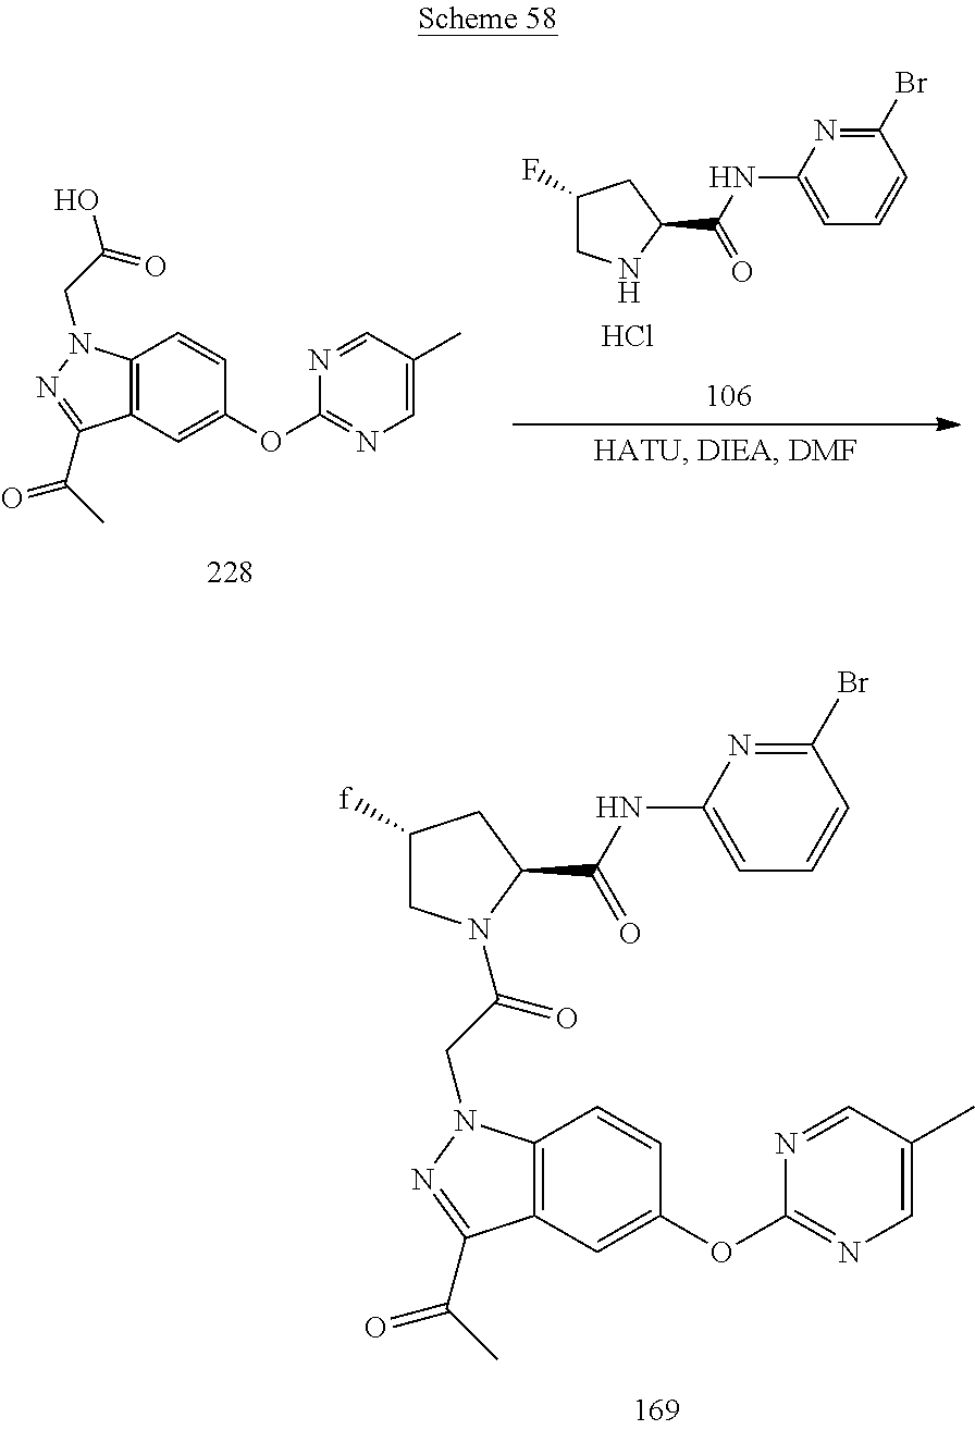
C12=C(C=C(OC3=NC=C(C)C=N3)C=C1)C(C(C)=O)=NN2CC(O)=O.Cl.C1NC(C(=O)NC2=CC=CC(Br)=N2)CC1F.C12=C(C=C(OC3=NC=C(C)C=N3)C=C1)C(C(C)=O)=NN2CC(=O)N1CC([f])CC1C(=O)NC1=CC=CC(Br)=N1
